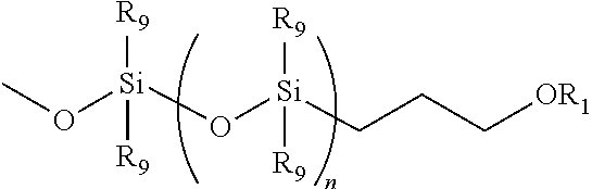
[R9][Si](OC)(O[Si](CCC[OR1])([R9])[R9])[R9]
